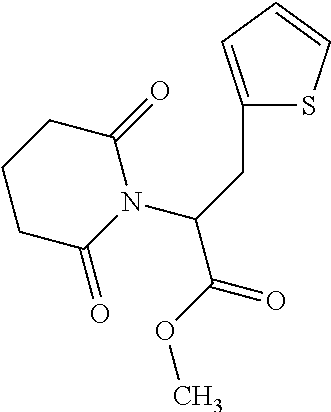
C1(CC(C(OC)=O)N2C(=O)CCCC2=O)=CC=CS1
